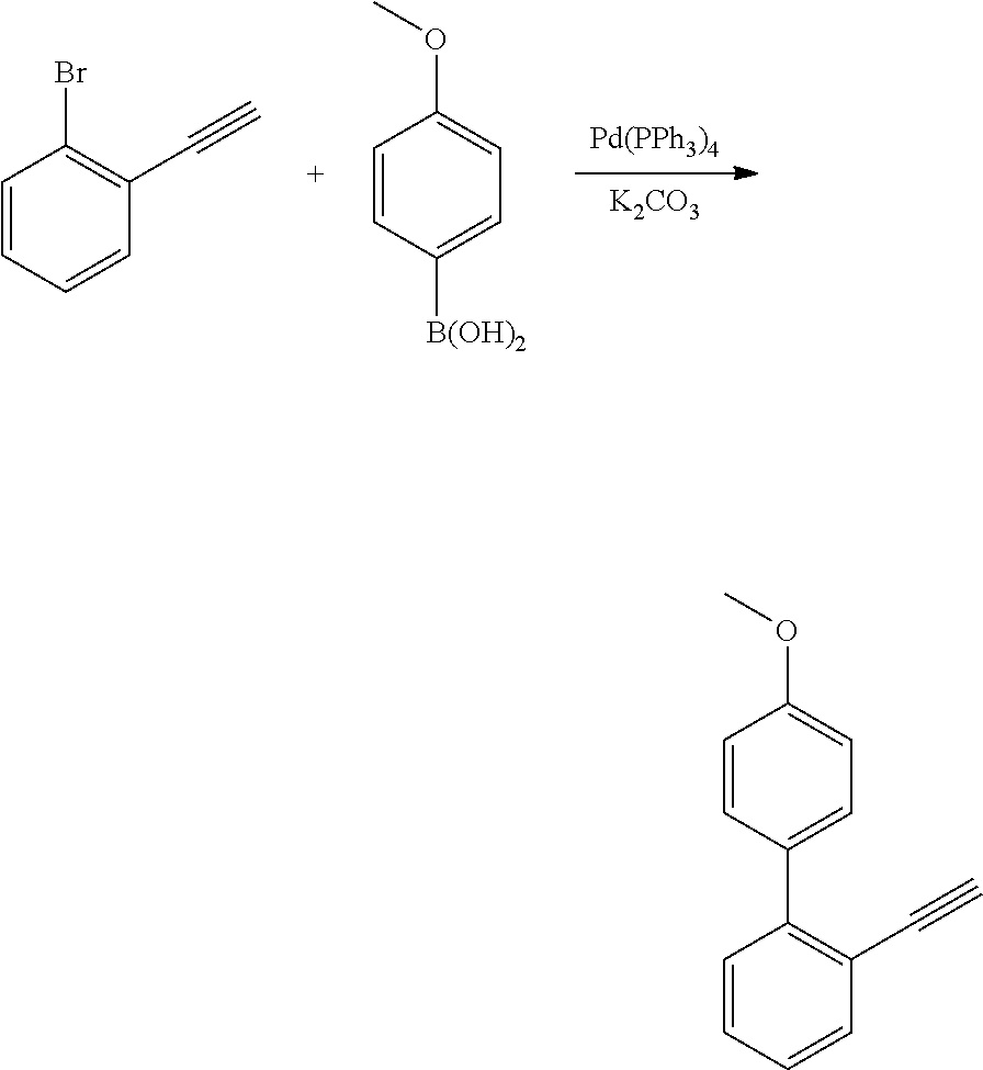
[Pd(PPh3)4].[K2CO3].C1=CC=CC(C#C)=C1Br.C1=CC([B(OH)2])=CC=C1OC.C1=CC=CC(C#C)=C1C1=CC=C(OC)C=C1
